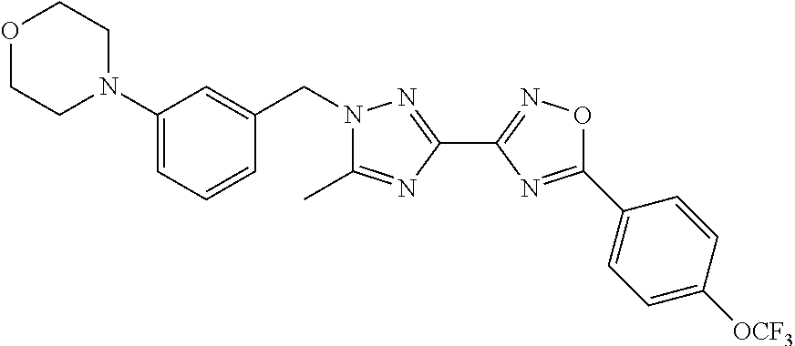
O1CCN(C2=CC=CC(CN3C(C)=NC(C4=NOC(C5=CC=C([OCF3])C=C5)=N4)=N3)=C2)CC1
